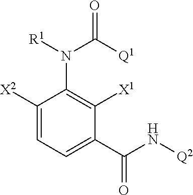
C1([X2])=CC=C(C(N[Q2])=O)C([X1])=C1N(C([Q1])=O)[R1]
